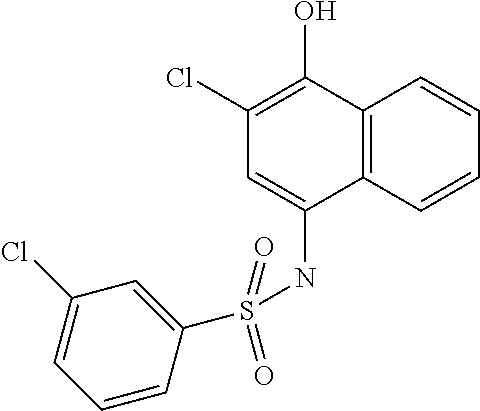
S(NC1=CC(Cl)=C(O)C2=C1C=CC=C2)(C1=CC(Cl)=CC=C1)(=O)=O
